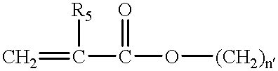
C=C(C(=O)O[(CH2)n])[R5]
